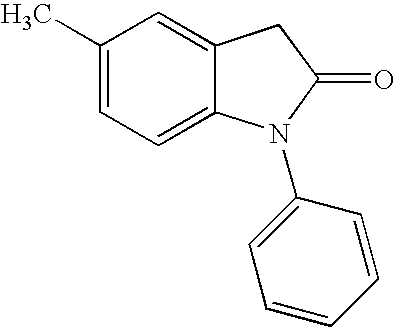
C1(C)=CC=C2C(=C1)CC(=O)N2C1=CC=CC=C1
